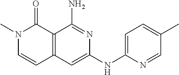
C12=C(C=C(NC3=CC=C(C)C=N3)N=C1N)C=CN(C)C2=O
